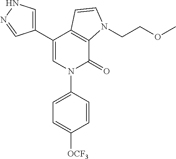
C1(C2=CNN=C2)=CN(C2=CC=C([OCF3])C=C2)C(=O)C2=C1C=CN2CCOC
